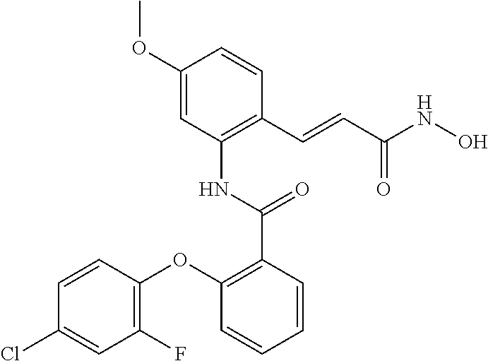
C1(OC)=CC(NC(C2=C(OC3=C(F)C=C(Cl)C=C3)C=CC=C2)=O)=C(C=CC(NO)=O)C=C1
